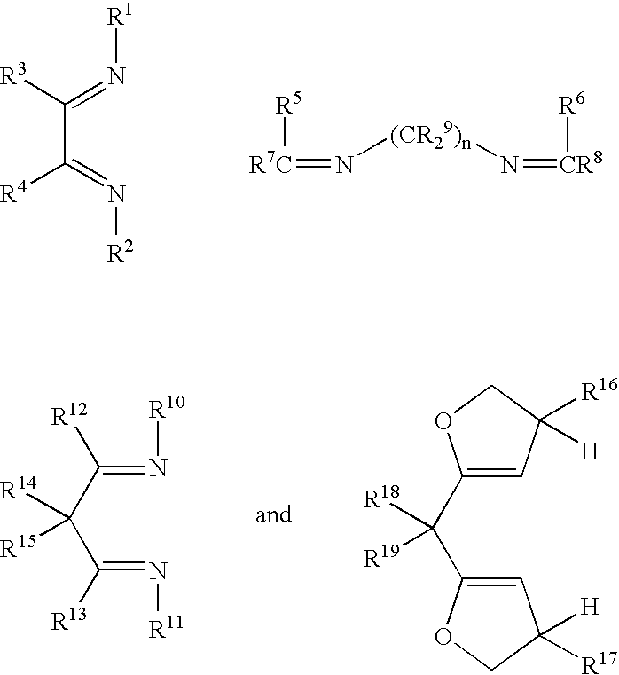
[R5][R7C]=N[(CR29)n]N=[CR8][R6].[R1]N=C(C(=N[R2])[R4])[R3].C(C(C(=N[R11])[R13])([R15])[R14])(=N[R10])[R12].C1=C(C(C2=CC([H])([R16])CO2)([R19])[R18])OCC1([R17])[H]
